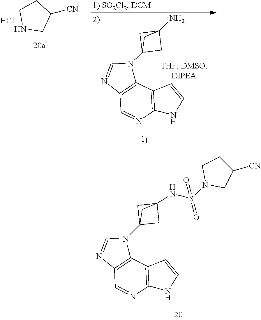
C12=C(C3=C(C=N1)N=CN3C13CC(N)(C1)C3)C=CN2.C1([CN])CCNC1.Cl.C12=C(C3=C(C=N1)N=CN3C13CC(NS(N4CC([CN])CC4)(=O)=O)(C1)C3)C=CN2
